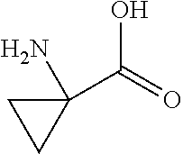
C1(C(=O)O)(N)CC1
